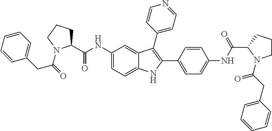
C1(NC(C2CCCN2C(=O)CC2=CC=CC=C2)=O)=CC=C2C(=C1)C(C1=CC=NC=C1)=C(C1=CC=C(NC(C3N(C(CC4=CC=CC=C4)=O)CCC3)=O)C=C1)N2
